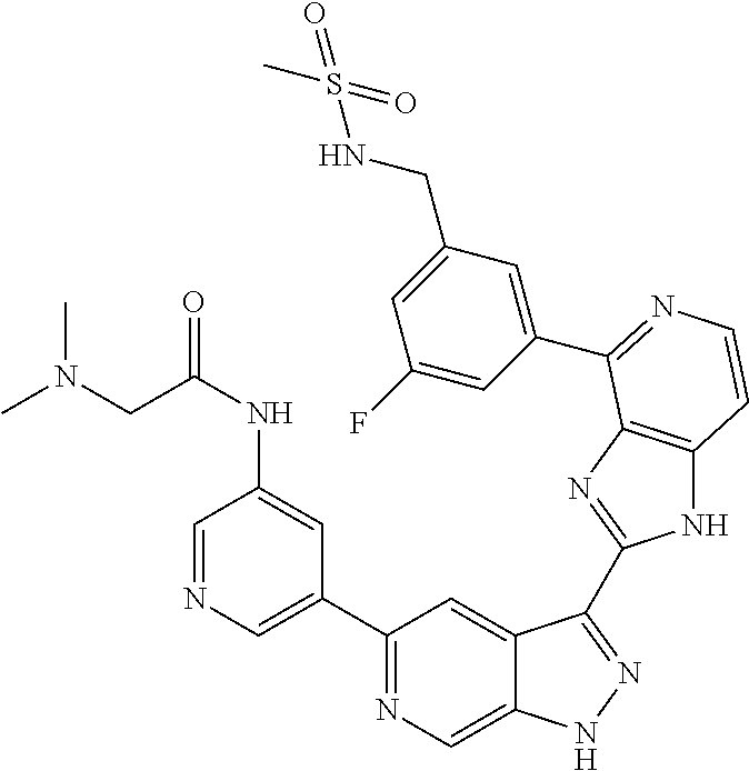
C1(C2=CN=CC(NC(CN(C)C)=O)=C2)=NC=C2C(=C1)C(C1=NC3=C(N1)C=CN=C3C1=CC(CNS(C)(=O)=O)=CC(F)=C1)=NN2
